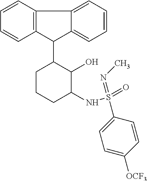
C1(C2CCCC(NS(=O)(=NC)C3=CC=C([OCF3])C=C3)C2O)C2=C(C3=CC=CC=C13)C=CC=C2
